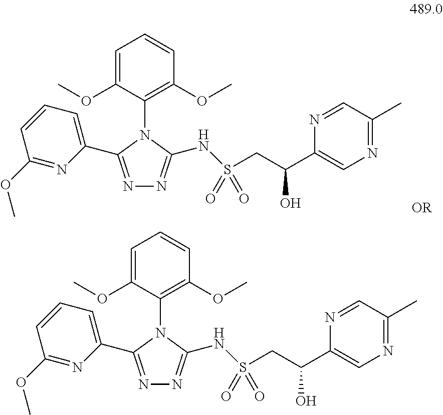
C1=C(OC)C(N2C(C3=CC=CC(OC)=N3)=NN=C2NS(CC(C2=CN=C(C)C=N2)O)(=O)=O)=C(OC)C=C1.C1=C(OC)C(N2C(C3=CC=CC(OC)=N3)=NN=C2NS(CC(C2=CN=C(C)C=N2)O)(=O)=O)=C(OC)C=C1
